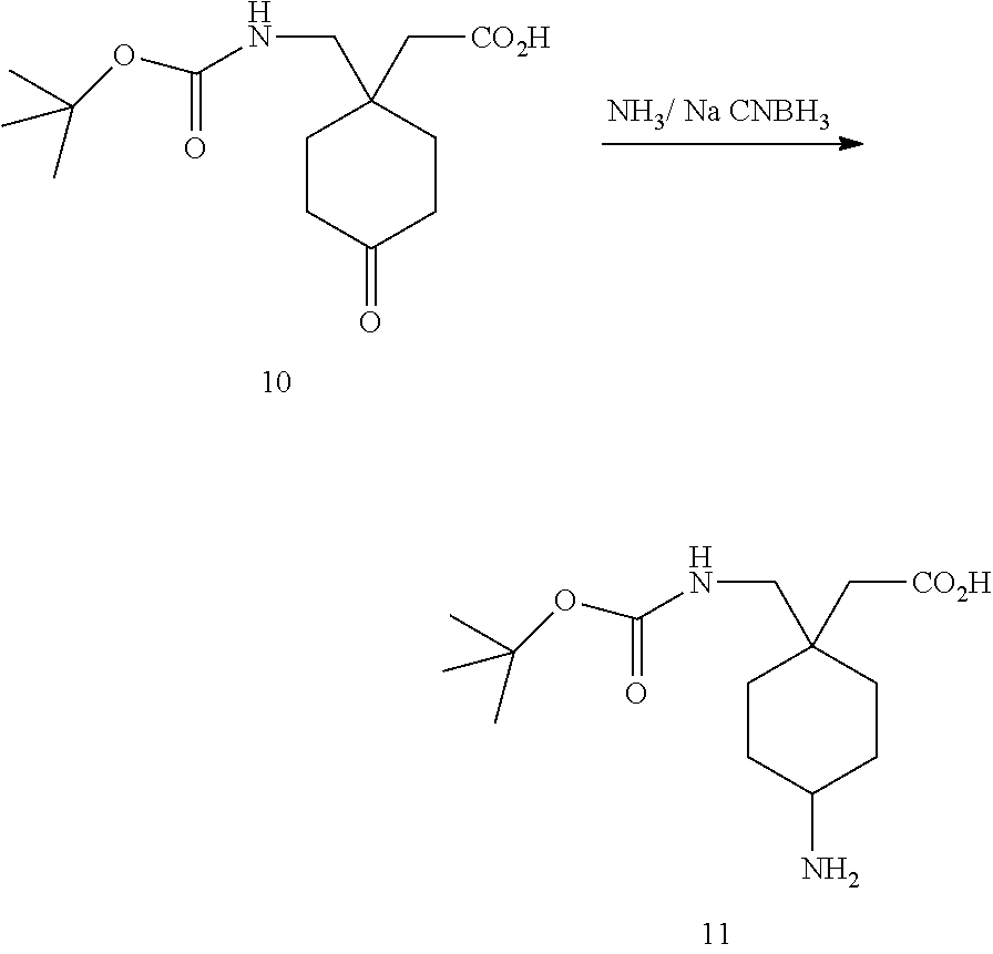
[NH3/ Na CNBH3].C1CC(=O)CCC1(C[CO2H])CNC(=O)OC(C)(C)C.C1CC(N)CCC1(C[CO2H])CNC(=O)OC(C)(C)C
